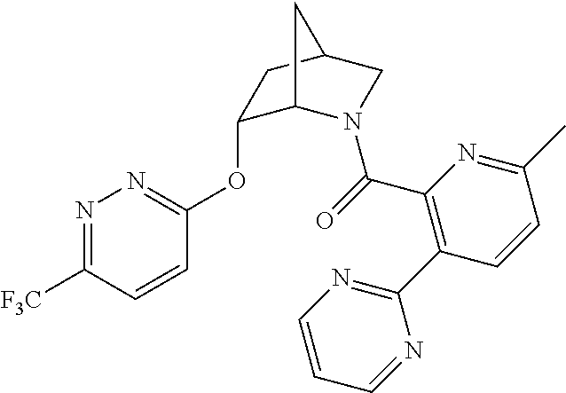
N1=C([F3C])C=CC(OC2C3N(C(=O)C4=C(C5=NC=CC=N5)C=CC(C)=N4)CC(C2)C3)=N1
